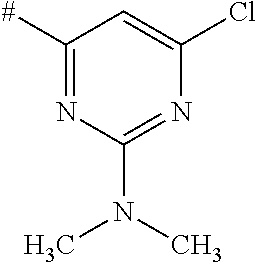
C1([#])=NC(N(C)C)=NC(Cl)=C1
